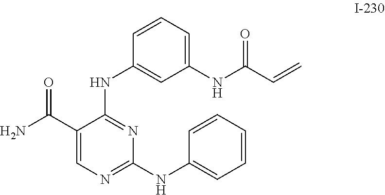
C1(C(N)=O)=CN=C(NC2=CC=CC=C2)N=C1NC1=CC(NC(C=C)=O)=CC=C1
